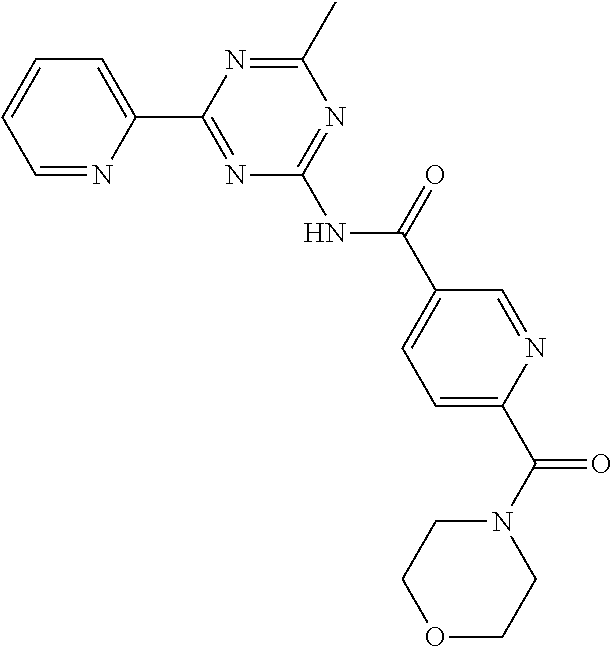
C1=NC(C2=NC(NC(C3=CC=C(C(N4CCOCC4)=O)N=C3)=O)=NC(C)=N2)=CC=C1
